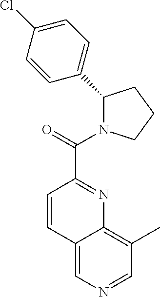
C1(C2=CC=C(Cl)C=C2)N(C(=O)C2=NC3=C(C)C=NC=C3C=C2)CCC1
